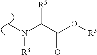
CN(C(C(=O)O[R5])[R5])[R3]
